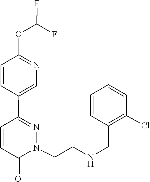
N1=C(C2=CN=C(OC(F)F)C=C2)C=CC(=O)N1CCNCC1=C(Cl)C=CC=C1
